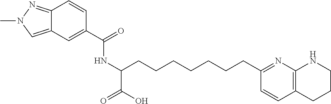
C(C1=NC2=C(C=C1)CCCN2)CCCCCCC(NC(C1=CC2=CN(C)N=C2C=C1)=O)C(O)=O
